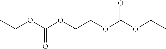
CCOC(OCCOC(OCC)=O)=O
